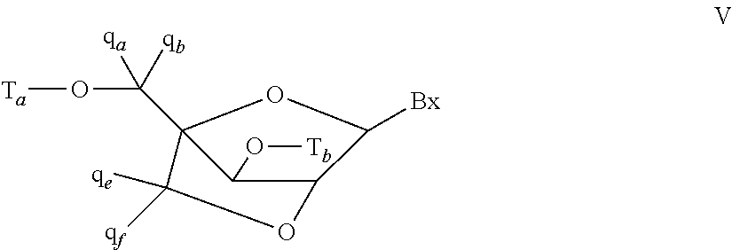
C1(O[Tb])C2(C(O[Ta])([qa])[qb])OC([Bx])C1OC2([qe])[qf]
